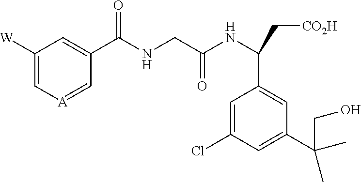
C1([W])=C[A]=CC(C(NCC(NC(C[CO2H])C2=CC(C(CO)(C)C)=CC(Cl)=C2)=O)=O)=C1
